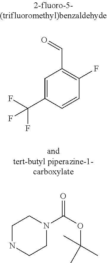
FC(C1=CC(C=O)=C(F)C=C1)(F)F.C1NCCN(C(OC(C)(C)C)=O)C1
